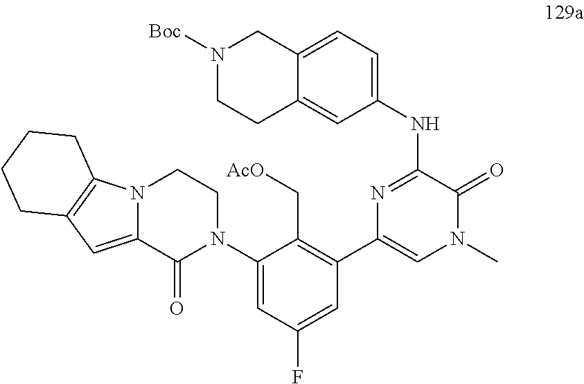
N12C(=CC3=C1CCCC3)C(=O)N(C1=CC(F)=CC(C3=CN(C)C(=O)C(NC4=CC=C5C(=C4)CCN([Boc])C5)=N3)=C1C[AcO])CC2
